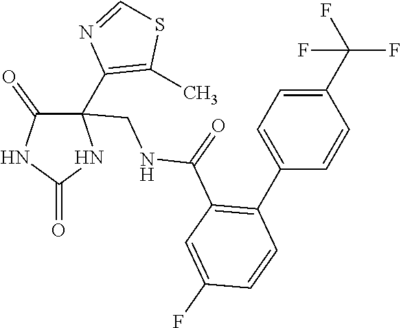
N1=CSC(C)=C1C1(CNC(C2=C(C3=CC=C(C(F)(F)F)C=C3)C=CC(F)=C2)=O)NC(=O)NC1=O
